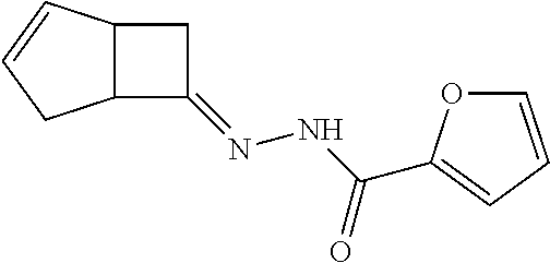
C12C(C(=NNC(=O)C3=CC=CO3)C1)CC=C2
